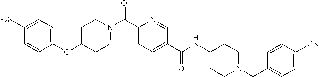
N(C(C1=CC=C(C(=O)N2CCC(OC3=CC=C([SF5])C=C3)CC2)N=C1)=O)C1CCN(CC2=CC=C([CN])C=C2)CC1
